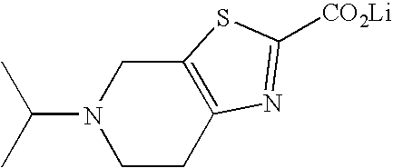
C(N1CCC2=C(C1)SC([CO2Li])=N2)(C)C
